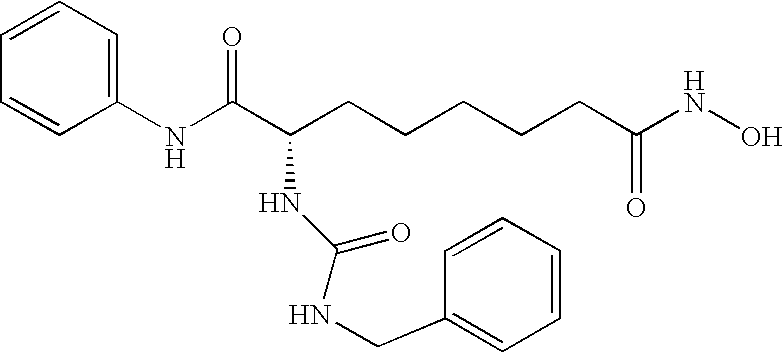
C1(NC(C(CCCCCC(NO)=O)NC(NCC2=CC=CC=C2)=O)=O)=CC=CC=C1
